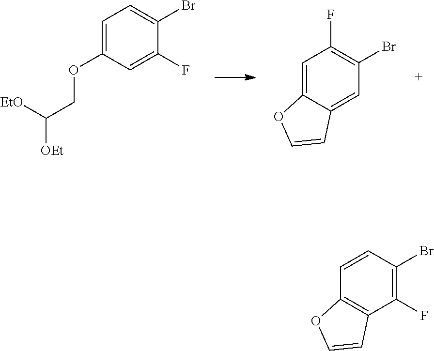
C1=C2C(=CC(Br)=C1F)C=CO2.C1=C(OCC([OEt])[EtO])C=C(F)C(Br)=C1.C12=C(C(F)=C(Br)C=C1)C=CO2
